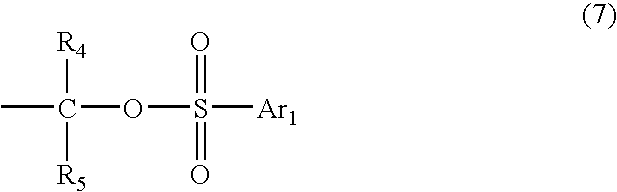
CC(OS(=O)([Ar1])=O)([R4])[R5]
